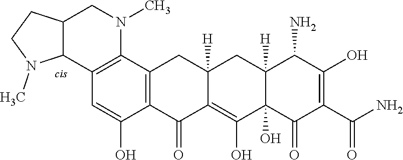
C12=C(C3=C(C=C1O)C1C(CN3C)CCN1C)CC1([H])C(=C(O)C3(O)C([H])(C1)C(N)C(O)=C(C(N)=O)C3=O)C2=O
